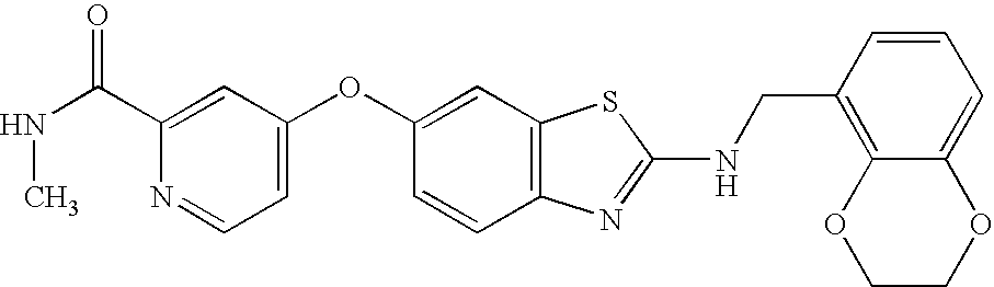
C1(C(NC)=O)=CC(OC2=CC3=C(C=C2)N=C(NCC2=C4C(=CC=C2)OCCO4)S3)=CC=N1
